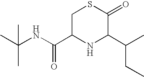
C(C)(NC(C1NC(C(CC)C)C(=O)SC1)=O)(C)C
